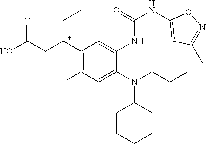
N(C1CCCCC1)(CC(C)C)C1=CC(F)=C(C(CC(O)=O)CC)C=C1NC(=O)NC1=CC(C)=NO1
